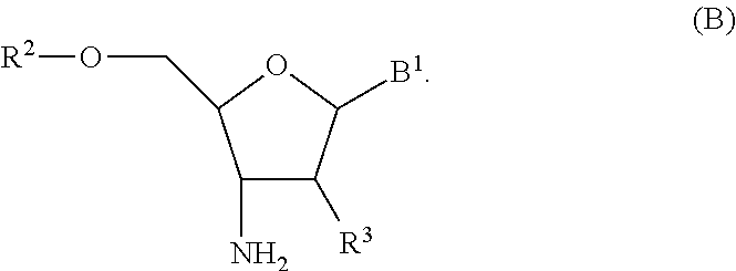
C1(N)C([R3])C([B1])OC1CO[R2]
